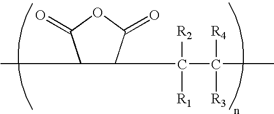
C1(C)C(C(C([R3])(C)[R4])([R1])[R2])C(=O)OC1=O
